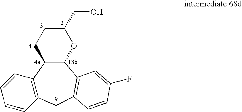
C12=C(CC3=C(C4C1CCC(CO)O4)C=C(F)C=C3)C=CC=C2
